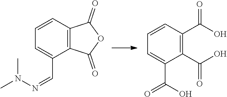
CN(C)N=CC1=CC=CC2=C1C(=O)OC2=O.C1=CC(C(O)=O)=C(C(O)=O)C(C(O)=O)=C1
